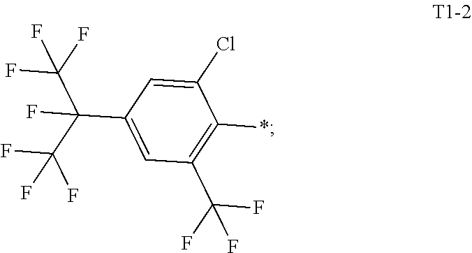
C1(Cl)=CC(C(C(F)(F)F)(C(F)(F)F)F)=CC(C(F)(F)F)=C1*
